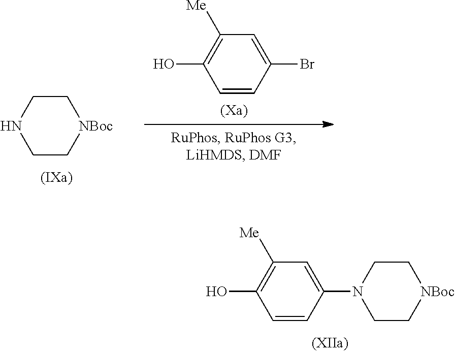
C1CNCC[NBoc]1.C1=CC(Br)=CC([Me])=C1O.C1CN(C2=CC([Me])=C(O)C=C2)CC[NBoc]1
